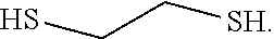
SCC[SH]
